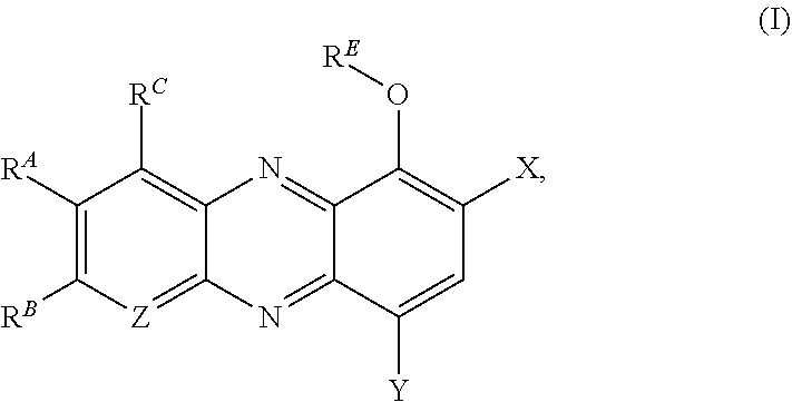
C1([RA])=C([RB])[Z]=C2C(=C1[RC])N=C1C(=N2)C([Y])=CC([X])=C1O[RE]
